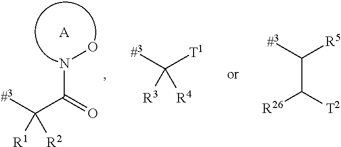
N(C(=O)C([#3])([R1])[R2])O.[A].[#3]C([T1])([R3])[R4].C(C([R26])[T2])([#3])[R5]
